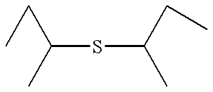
C(SC(C)CC)(CC)C
